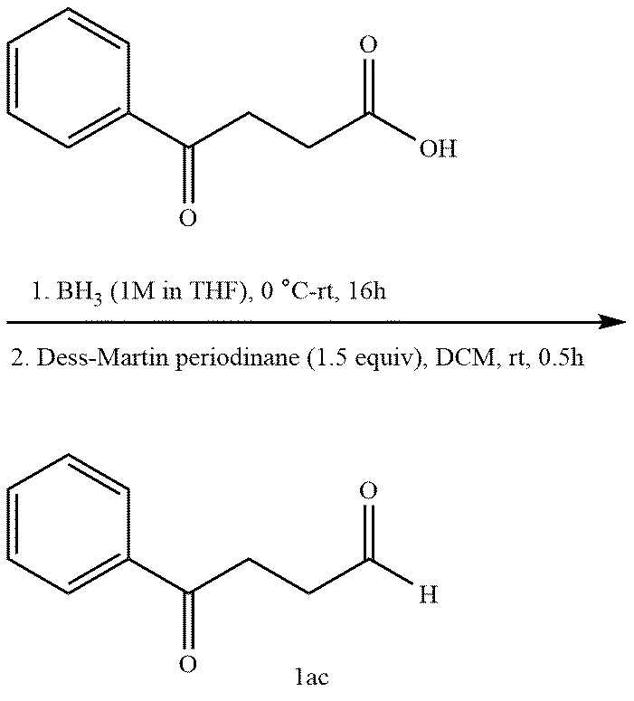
C(CCC(O)=O)(C1=CC=CC=C1)=O.C(CCC([H])=O)(C1=CC=CC=C1)=O
